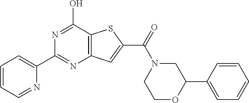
C1(C2=CC=CC=N2)=NC2=C(C(O)=N1)SC(C(=O)N1CCOC(C3=CC=CC=C3)C1)=C2
